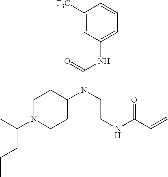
C1([F3C])=CC(NC(N(CCNC(C=C)=O)C2CCN(C(C)CCC)CC2)=O)=CC=C1
